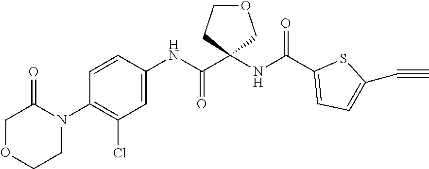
N1(C2=C(Cl)C=C(NC(C3(NC(C4=CC=C(C#C)S4)=O)COCC3)=O)C=C2)C(=O)COCC1
